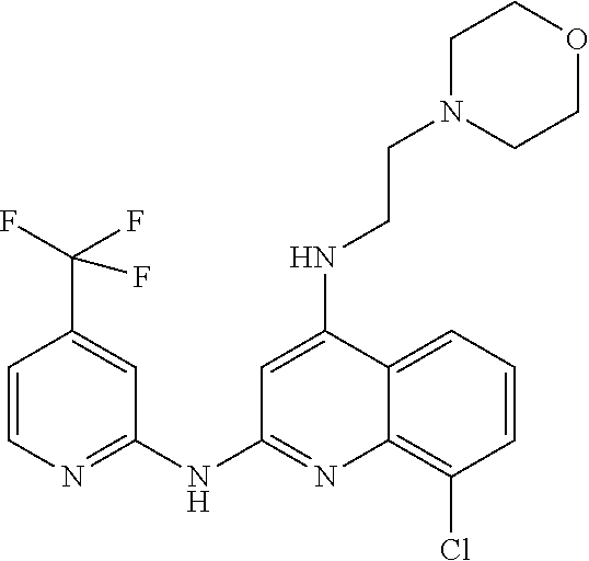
C1=CN=C(NC2=NC3=C(Cl)C=CC=C3C(NCCN3CCOCC3)=C2)C=C1C(F)(F)F
